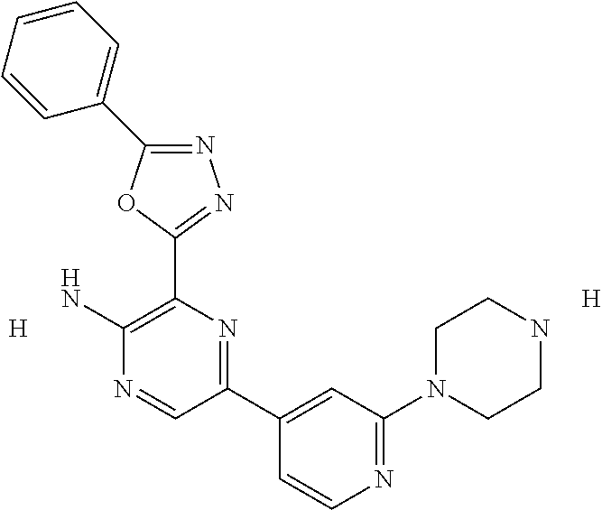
[H].N1=C(C2=CC=CC=C2)OC(C2=C(N)N=CC(C3=CC(N4CCNCC4)=NC=C3)=N2)=N1.[H]
